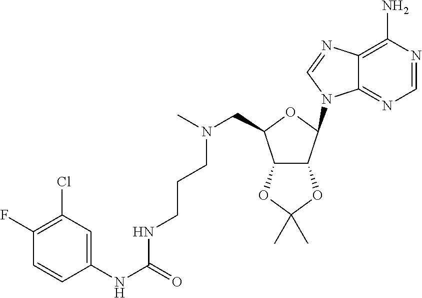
C1(F)=C(Cl)C=C(NC(=O)NCCCN(CC2C3C(C(N4C5=NC=NC(N)=C5N=C4)O2)OC(C)(C)O3)C)C=C1
